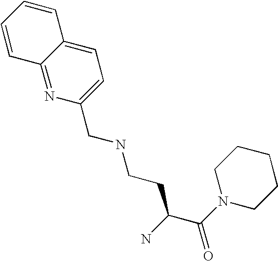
N1=C2C(=CC=C1CNCCC(C(N1CCCCC1)=O)N)C=CC=C2
